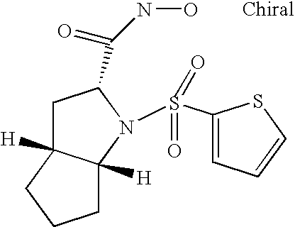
C1C2([H])C([H])(N(S(=O)(=O)C3=CC=CS3)C1C(=O)NO)CCC2
